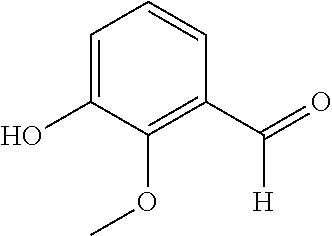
C1=C(O)C(OC)=C(C(=O)[H])C=C1
